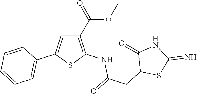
C1(C(OC)=O)=C(NC(=O)CC2SC(=N)NC2=O)SC(C2=CC=CC=C2)=C1
